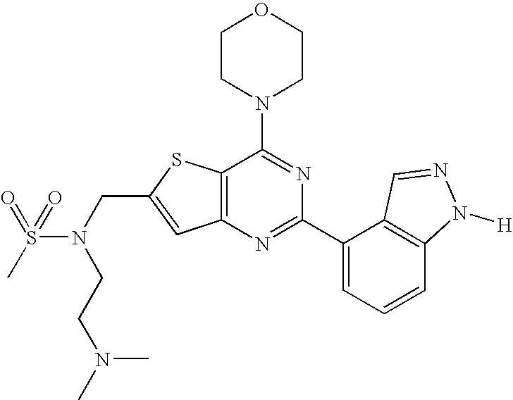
C1CN(C2=NC(C3=CC=CC4=C3C=NN4[H])=NC3=C2SC(CN(CCN(C)C)S(C)(=O)=O)=C3)CCO1
